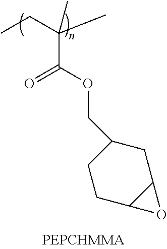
CCC(C)(C(OCC1CC2C(CC1)O2)=O)C
